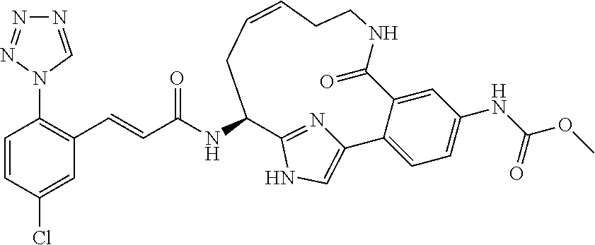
C1=CC(Cl)=CC(C=CC(NC2C3=NC(=CN3)C3=CC=C(NC(OC)=O)C=C3C(=O)NCCC=CC2)=O)=C1N1N=NN=C1
